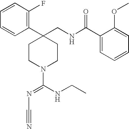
C1(C2(CNC(C3=CC=CC=C3OC)=O)CCN(C(NCC)=NC#N)CC2)=C(F)C=CC=C1
